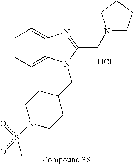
C1=CC=C2C(=C1)N=C(CN1CCCC1)N2CC1CCN(S(C)(=O)=O)CC1.Cl
